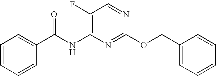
C1(F)=C(NC(C2=CC=CC=C2)=O)N=C(OCC2=CC=CC=C2)N=C1
